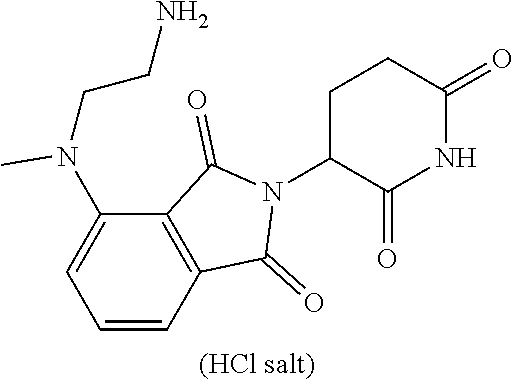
C1C(N2C(=O)C3=C(C2=O)C=CC=C3N(CCN)C)C(=O)NC(=O)C1
